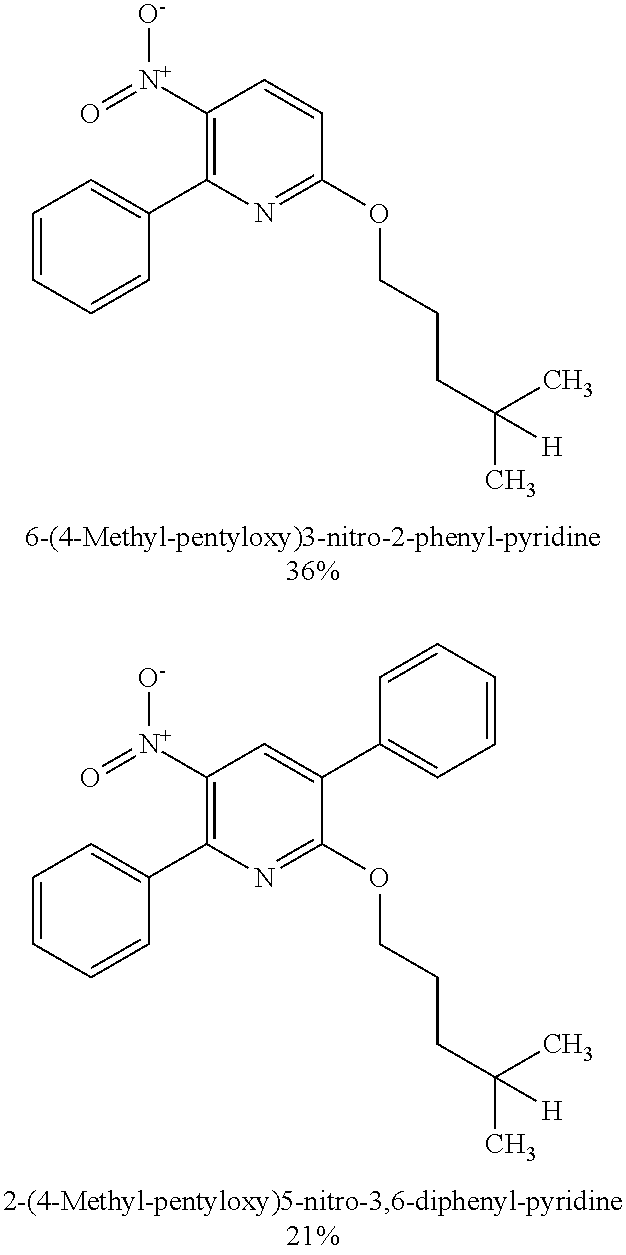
C1([N+](=O)[O-])=C(C2=CC=CC=C2)N=C(OCCCC(C)(C)[H])C=C1.C1([N+](=O)[O-])=C(C2=CC=CC=C2)N=C(OCCCC(C)(C)[H])C(C2=CC=CC=C2)=C1
